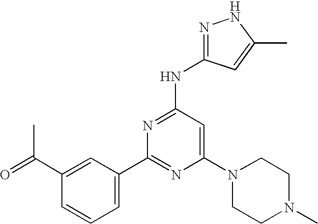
N(C1=NC(C2=CC=CC(C(=O)C)=C2)=NC(N2CCN(C)CC2)=C1)C1=NNC(C)=C1
